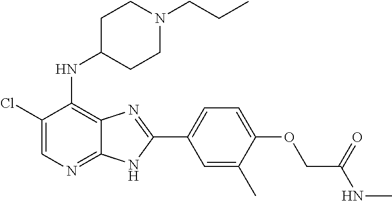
C1(Cl)=CN=C2C(=C1NC1CCN(CCC)CC1)N=C(C1=CC=C(OCC(NC)=O)C(C)=C1)N2
